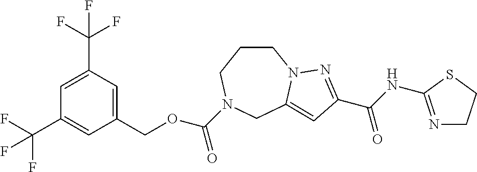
C1CCN(C(OCC2=CC(C(F)(F)F)=CC(C(F)(F)F)=C2)=O)CC2=CC(C(=O)NC3=NCCS3)=NN12
